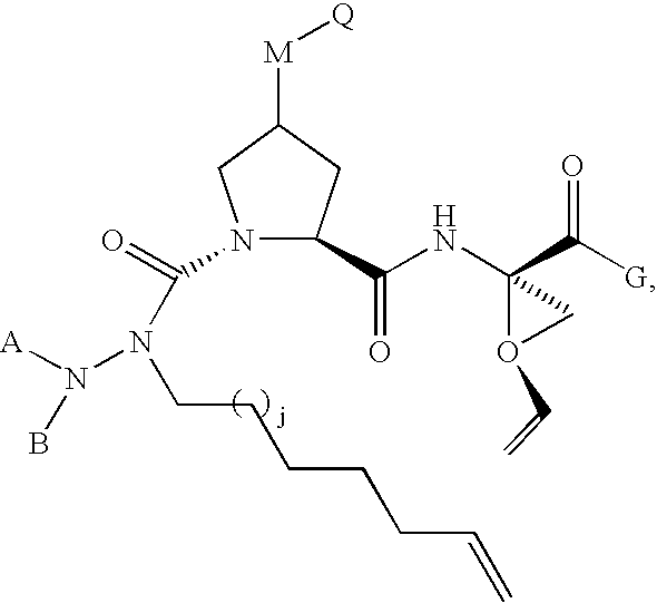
C1(C(NC2(C(=O)[G])O(C=C)C2)=O)CC([M][Q])CN1C(N(CCCCCC=C)N([A])B)=O
